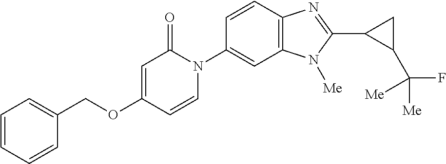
C1(COC2=CC(=O)N(C3=CC4=C(C=C3)N=C(C3C(C([Me])(F)[Me])C3)N4[Me])C=C2)=CC=CC=C1
